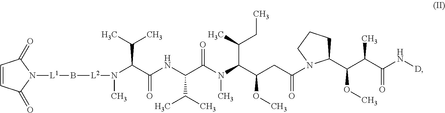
C1=CC(=O)N([L1]B[L2]N(C(C(NC(C(N(C(C(CC(=O)N2C(C(C(C(N[D])=O)C)OC)CCC2)OC)C(C)CC)C)=O)C(C)C)=O)C(C)C)C)C1=O
